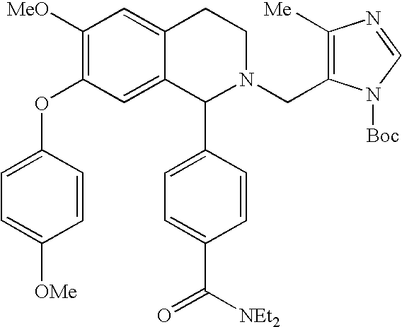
C1([MeO])=C(OC2=CC=C([OMe])C=C2)C=C2C(=C1)CCN(CC1=C([Me])N=CN1[Boc])C2C1=CC=C(C([NEt2])=O)C=C1
